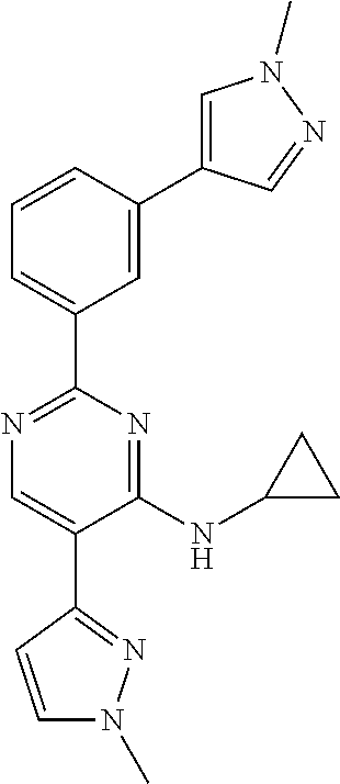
N1=C(C2=CC=CC(C3=CN(C)N=C3)=C2)N=C(NC2CC2)C(C2=NN(C)C=C2)=C1
